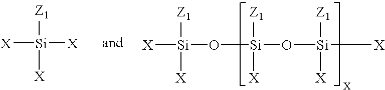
[Z1][Si]([X])([X])[X].[Z1][Si]([X])(O[Si]([Z1])([X])O[Si]([Z1])([X])[X])[X]
